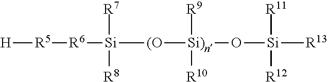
[H][R5][R6][Si]([(O][Si)n]([R9])([R10])O[Si]([R13])([R11])[R12])([R7])[R8]
